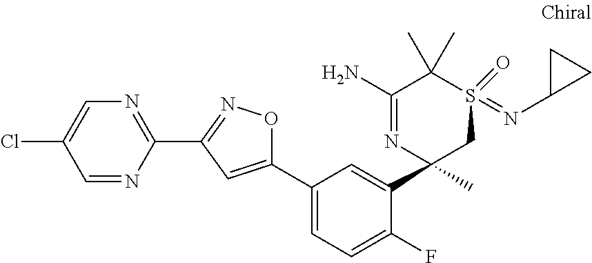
C1=NC(C2=NOC(C3=CC=C(F)C(C4(C)CS(=NC5CC5)(=O)C(C)(C)C(N)=N4)=C3)=C2)=NC=C1Cl
